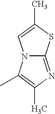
N12C(=NC(C)=C1C)SC(C)=C2
